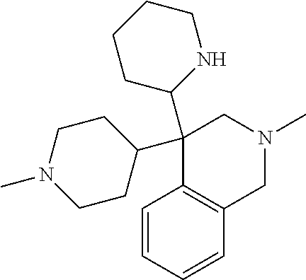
C1(C2NCCCC2)(C2CCN(C)CC2)C2=C(CN(C)C1)C=CC=C2
